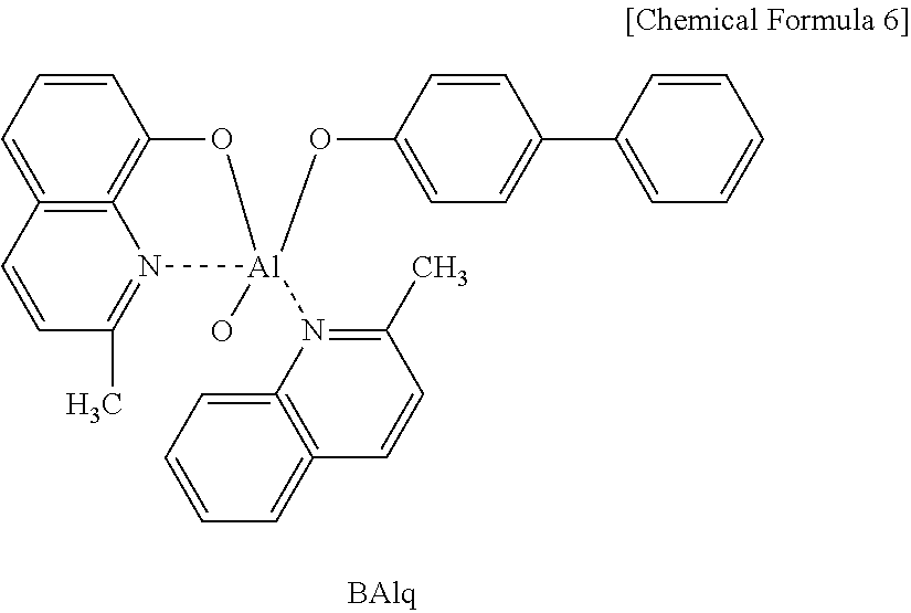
C1=CC=C2=C3=C1O[Al](OC1=CC=C(C4=CC=CC=C4)C=C1)(O)(N1=C(C)C=CC4=C1=CC=CC=4)N3=C(C)C=C2
